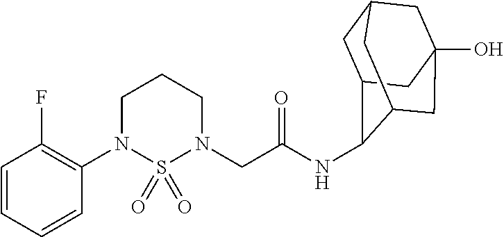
C1(N2CCCN(CC(=O)NC3C4CC5CC(O)(CC3C5)C4)S2(=O)=O)=C(F)C=CC=C1
